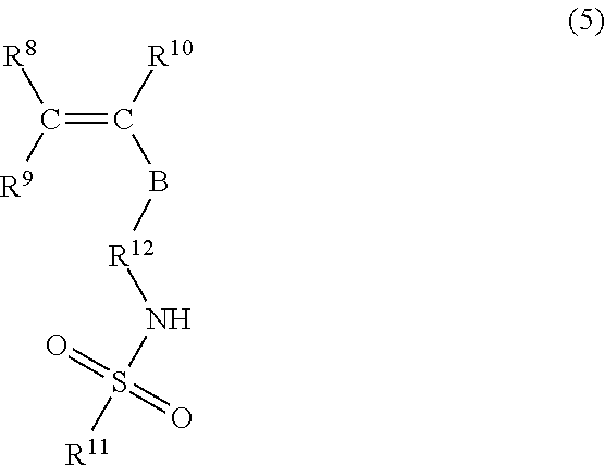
C(=C([R10])B[R12]NS([R11])(=O)=O)([R9])[R8]
